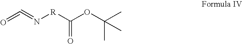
O=C=N[R]C(=O)OC(C)(C)C
